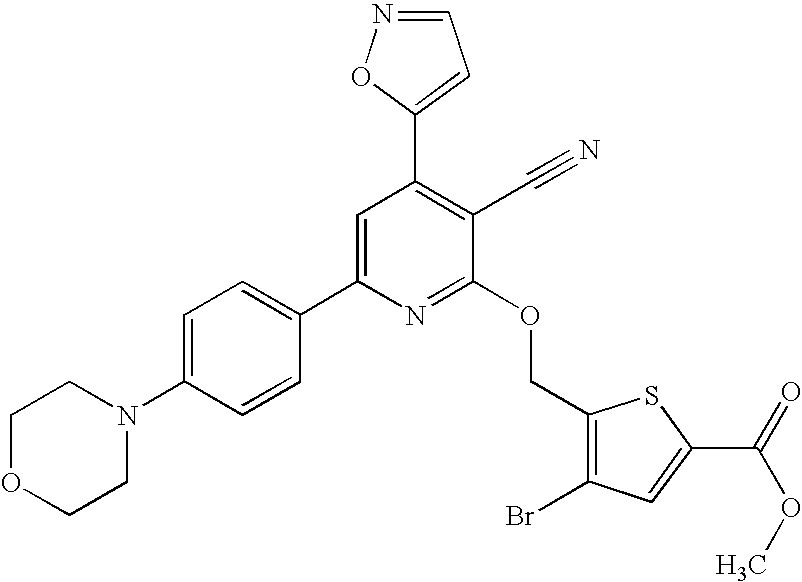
C1OCCN(C2=CC=C(C3=CC(C4=CC=NO4)=C(C#N)C(OCC4=C(Br)C=C(C(OC)=O)S4)=N3)C=C2)C1
